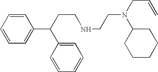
C(CCNCCN(C1CCCCC1)CC=C)(C1=CC=CC=C1)C1=CC=CC=C1
